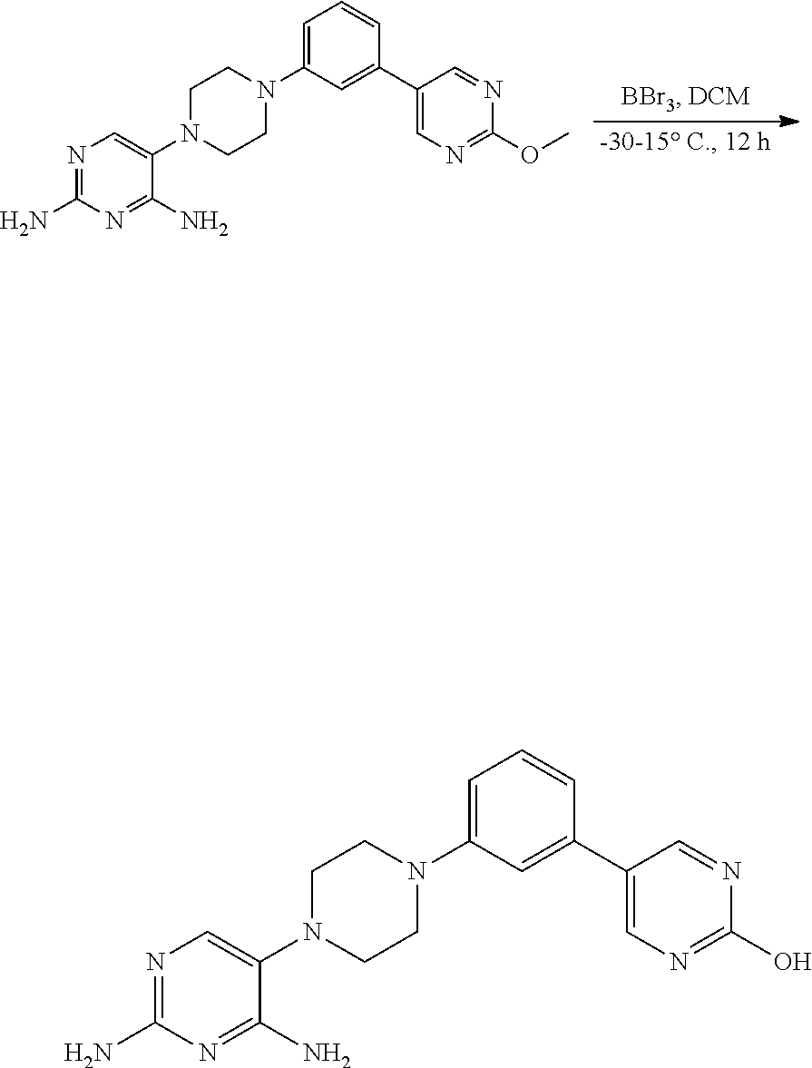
N1=C(N)N=C(N)C(N2CCN(C3=CC=CC(C4=CN=C(OC)N=C4)=C3)CC2)=C1.N1=C(N)N=C(N)C(N2CCN(C3=CC=CC(C4=CN=C(O)N=C4)=C3)CC2)=C1
